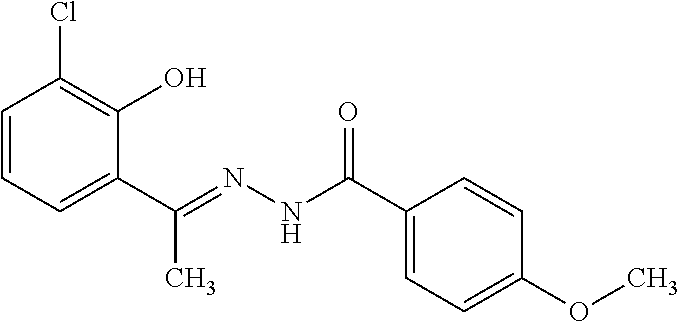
C1=CC=C(C(=NNC(C2=CC=C(OC)C=C2)=O)C)C(O)=C1Cl
